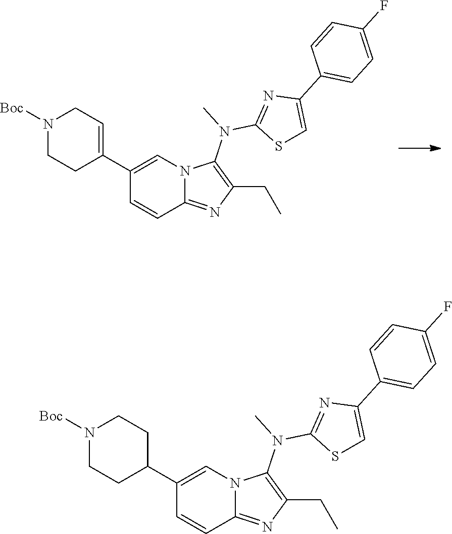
C12=NC(CC)=C(N(C3=NC(C4=CC=C(F)C=C4)=CS3)C)N1C=C(C1=CCN([Boc])CC1)C=C2.C12=NC(CC)=C(N(C)C3=NC(C4=CC=C(F)C=C4)=CS3)N1C=C(C1CCN([Boc])CC1)C=C2
